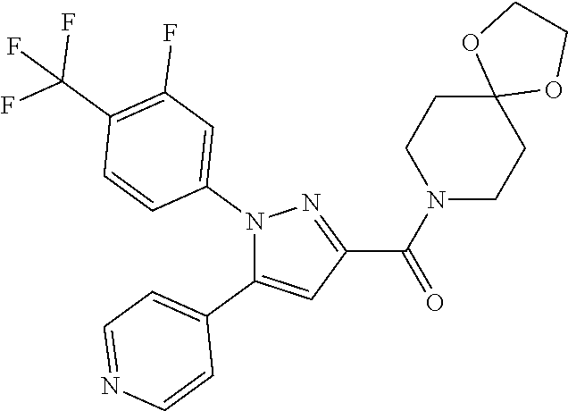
N1(C2=CC(F)=C(C(F)(F)F)C=C2)C(C2=CC=NC=C2)=CC(C(N2CCC3(CC2)OCCO3)=O)=N1
